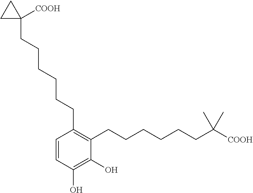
C1=CC(CCCCCCC2([COOH])CC2)=C(CCCCCCC(C)(C)[COOH])C(O)=C1O
